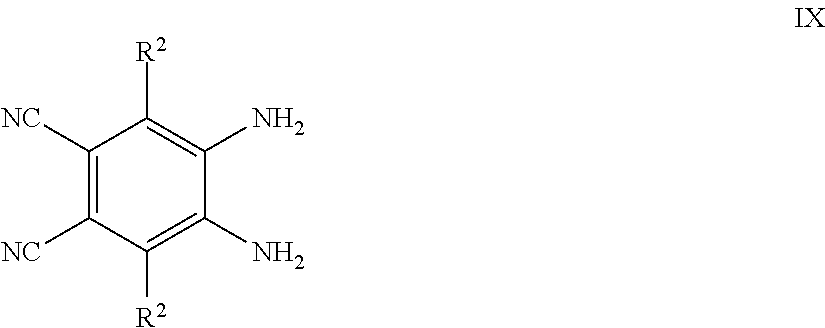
C1([NC])=C([NC])C([R2])=C(N)C(N)=C1[R2]
